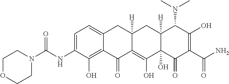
C1=C2C(=C(O)C(NC(N3CCOCC3)=O)=C1)C(=O)C1=C(O)C3(O)C([H])(CC1([H])C2)C(N(C)C)C(O)=C(C(N)=O)C3=O
